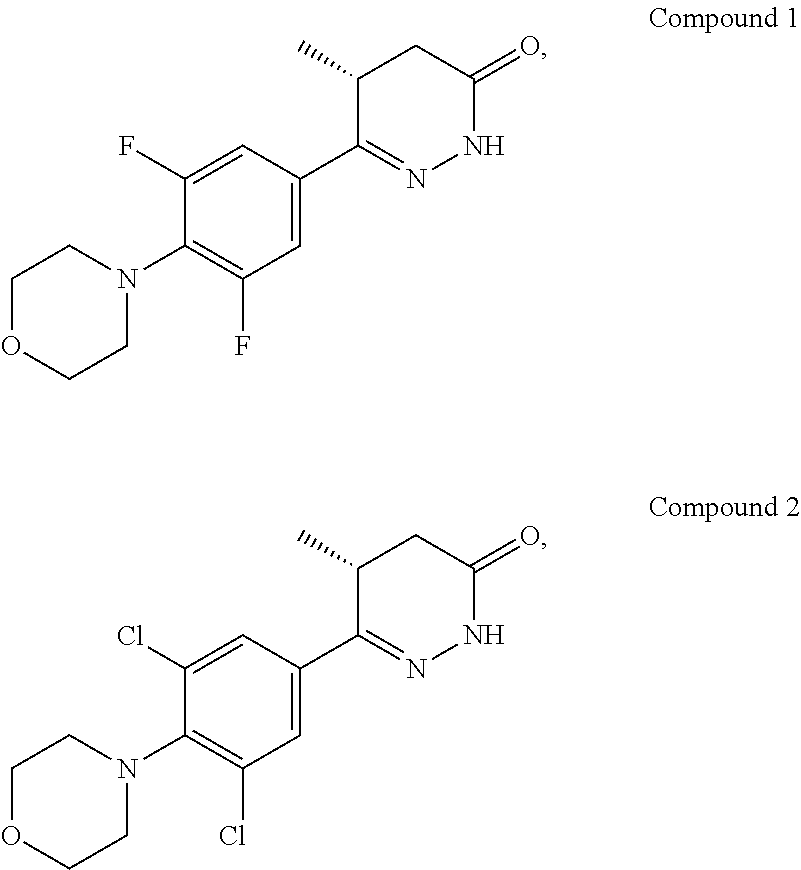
C1(N2CCOCC2)=C(F)C=C(C2=NNC(=O)CC2C)C=C1F.C1(N2CCOCC2)=C(Cl)C=C(C2=NNC(=O)CC2C)C=C1Cl
